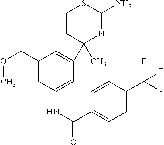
C1CC(C)(C2=CC(COC)=CC(NC(C3=CC=C(C(F)(F)F)C=C3)=O)=C2)N=C(N)S1
